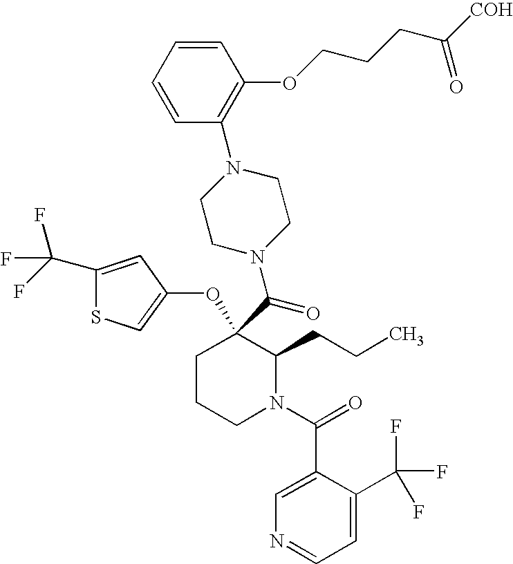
O(C1(C(=O)N2CCN(C3=C(OCCCC([COH])=O)C=CC=C3)CC2)CCCN(C(C2=CN=CC=C2C(F)(F)F)=O)C1CCC)C1=CSC(C(F)(F)F)=C1
